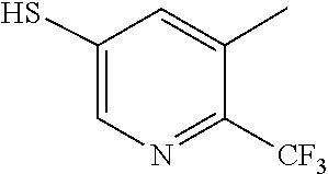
C1([CF3])=NC=C(S)C=C1C
